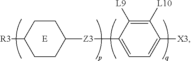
[R3]C1CCC([Z3]C2=CC=C([X3])C([L10])=C2[L9])CC1
